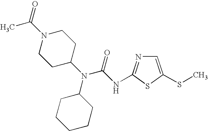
C1=C(SC)SC(NC(N(C2CCN(C(C)=O)CC2)C2CCCCC2)=O)=N1
